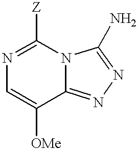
N1=C([Z])N2C(=NN=C2N)C([OMe])=C1
